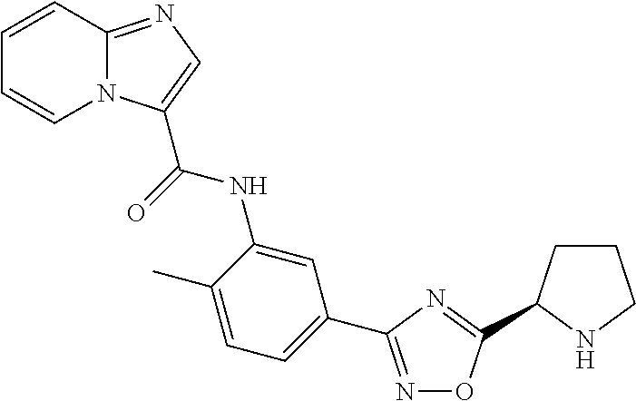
N1=C(C2=CC=C(C)C(NC(=O)C3=CN=C4N3C=CC=C4)=C2)N=C(C2CCCN2)O1
